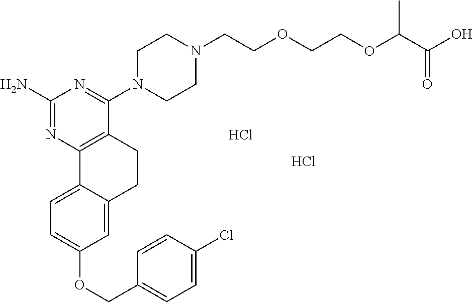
C1(N)=NC2=C(C(N3CCN(CCOCCOC(C(O)=O)C)CC3)=N1)CCC1=CC(OCC3=CC=C(Cl)C=C3)=CC=C21.Cl.Cl
